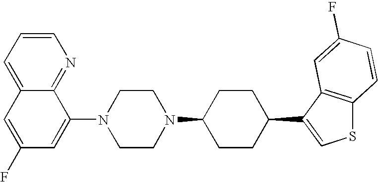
C1=CC=C2C(=N1)C(N1CCN(C3CCC(C4=CSC5=C4C=C(F)C=C5)CC3)CC1)=CC(F)=C2
